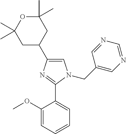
C1(C)(C)OC(C)(C)CC(C2=CN(CC3=CN=CN=C3)C(C3=CC=CC=C3OC)=N2)C1
